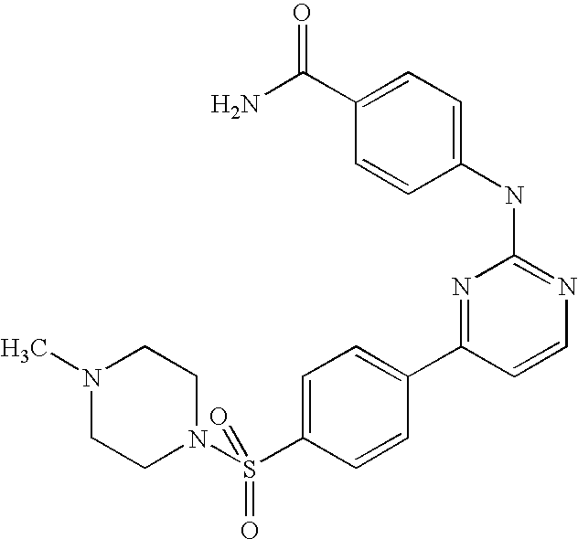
O=C(N)C1=CC=C(NC2=NC=CC(C3=CC=C(S(N4CCN(C)CC4)(=O)=O)C=C3)=N2)C=C1
